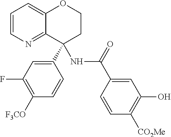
C1(C2(NC(=O)C3=CC(O)=C([CO2Me])C=C3)C3=NC=CC=C3OCC2)=CC(F)=C([F3CO])C=C1
